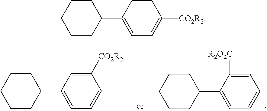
C1CCCCC1C1=CC=CC([CO2R2])=C1.C1CCCCC1C1=CC=CC=C1[R2O2C].C1CCCCC1C1=CC=C([CO2R2])C=C1
